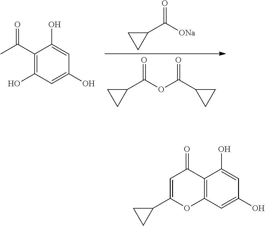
C1(C([ONa])=O)CC1.C1(C(OC(C2CC2)=O)=O)CC1.C1(C(C)=O)=C(O)C=C(O)C=C1O.C12=C(C=C(O)C=C1O)OC(C1CC1)=CC2=O
